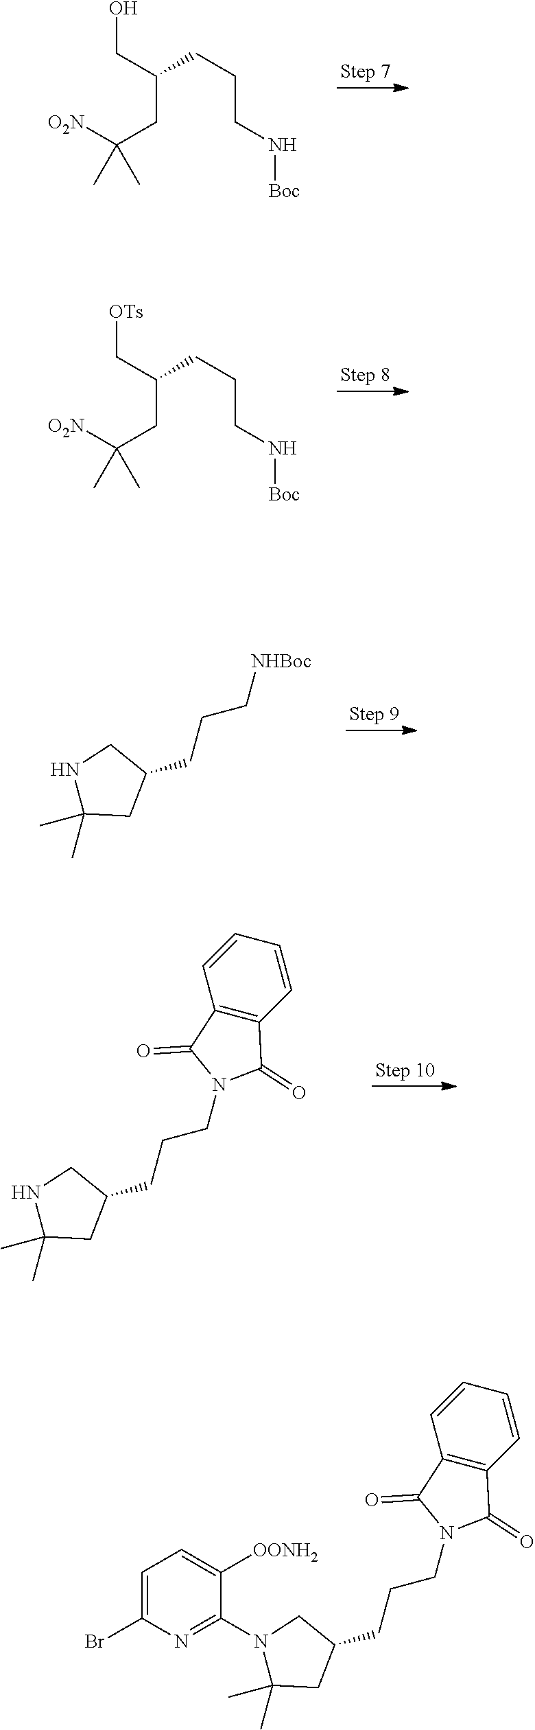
OCC(CC([O2N])(C)C)CCCN[Boc].[OTs]CC(CC([O2N])(C)C)CCCN[Boc].[NHBoc]CCCC1CNC(C)(C)C1.N1(CCCC2CNC(C)(C)C2)C(=O)C2=C(C1=O)C=CC=C2.N1(CCCC2CN(C3=NC(Br)=CC=C3[OONH2])C(C)(C)C2)C(=O)C2=C(C1=O)C=CC=C2
